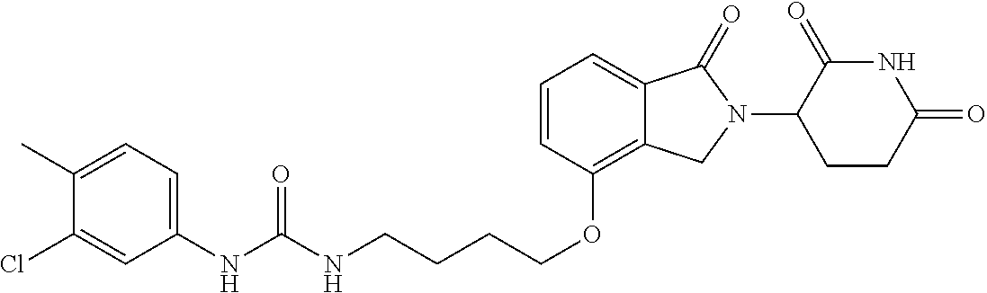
C(CCOC1=C2C(=CC=C1)C(=O)N(C1C(=O)NC(=O)CC1)C2)CNC(NC1=CC=C(C)C(Cl)=C1)=O
